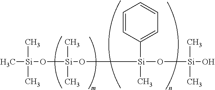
C[Si](O[Si](O[Si](O[Si](O)(C)C)(C1=CC=CC=C1)C)(C)C)(C)C
